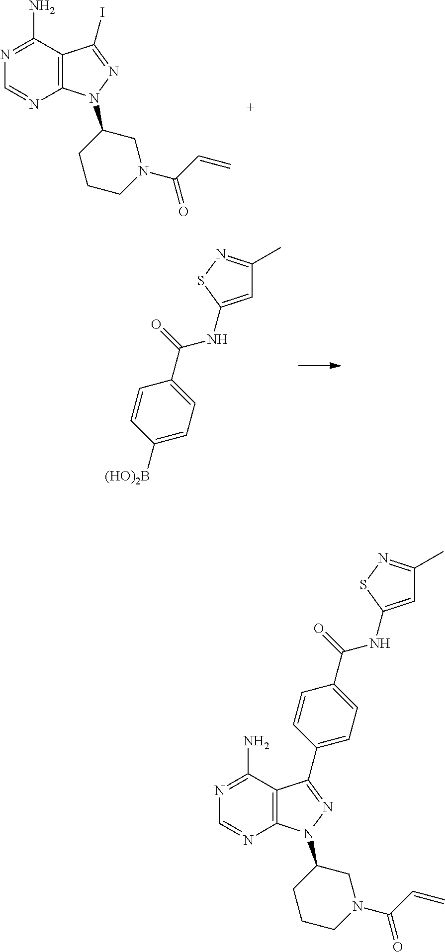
C12=C(C(N)=NC=N1)C(I)=NN2C1CCCN(C(C=C)=O)C1.N(C(C1=CC=C([(HO)2B])C=C1)=O)C1=CC(C)=NS1.C12=C(C(N)=NC=N1)C(C1=CC=C(C(NC3=CC(C)=NS3)=O)C=C1)=NN2C1CCCN(C(C=C)=O)C1
